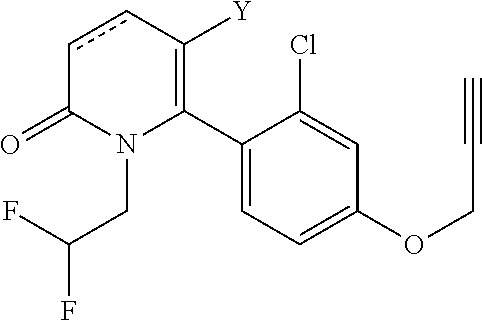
C1(C2=C([Y])ccC(=O)N2CC(F)F)=CC=C(OCC#C)C=C1Cl
